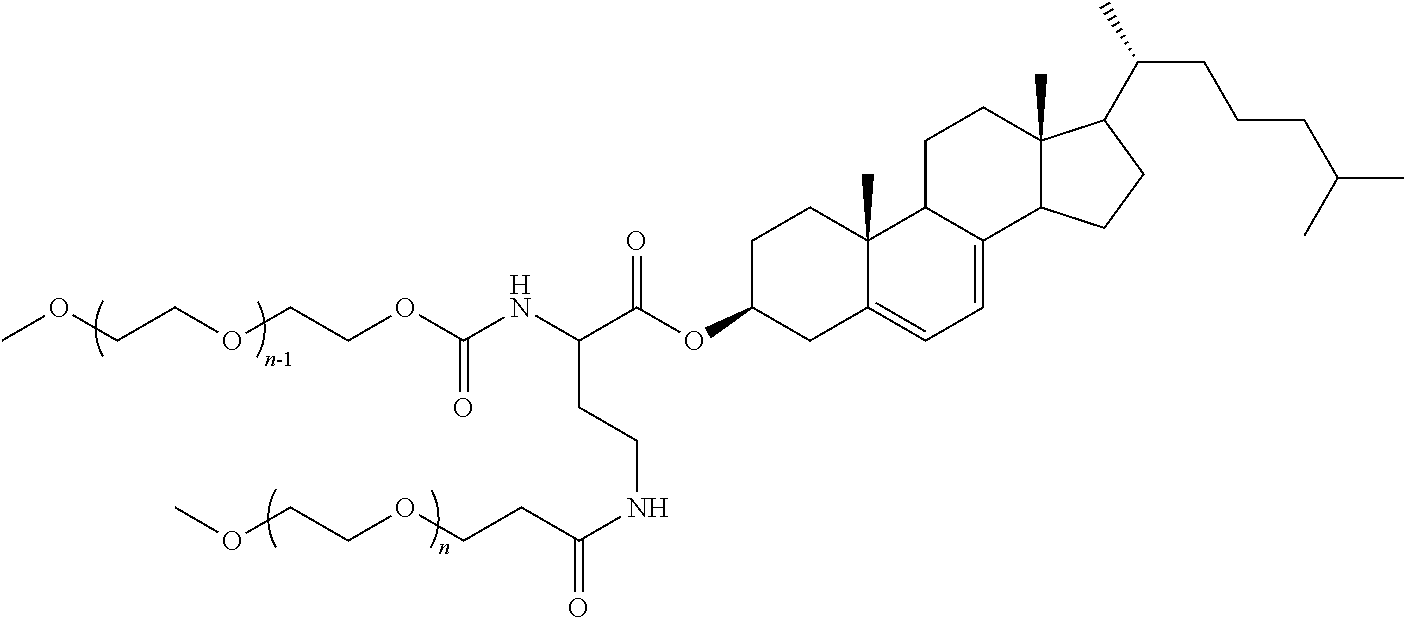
N(C(C(OC1CC2=CC=C3C(C2(C)CC1)CCC1(C)C3CCC1C(C)CCCC(C)C)=O)CCNC(CCOCCOC)=O)C(=O)OCCOCCOC
